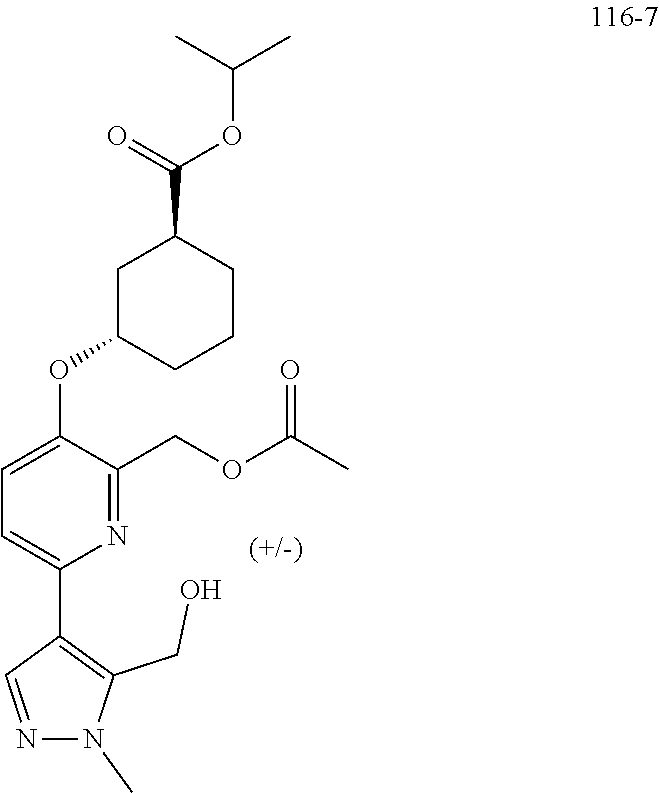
N1=CC(C2=CC=C(OC3CCCC(C(=O)OC(C)C)C3)C(COC(C)=O)=N2)=C(CO)N1C
